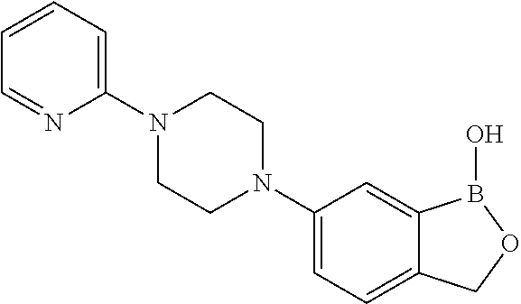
N1(C2=CC=CC=N2)CCN(C2=CC=C3C(=C2)B(O)OC3)CC1
